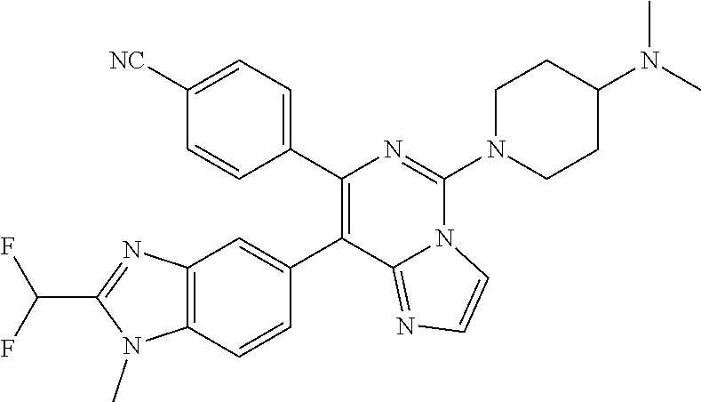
C12=C(C=CC(C3=C(C4=CC=C([NC])C=C4)N=C(N4CCC(N(C)C)CC4)N4C3=NC=C4)=C1)N(C)C(C(F)F)=N2
